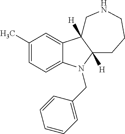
C1(C)=CC=C2C(=C1)C1([H])C([H])(N2CC2=CC=CC=C2)CCCNC1
